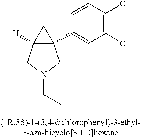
C12([H])C(C3=CC(Cl)=C(Cl)C=C3)(C1)CN(CC)C2
